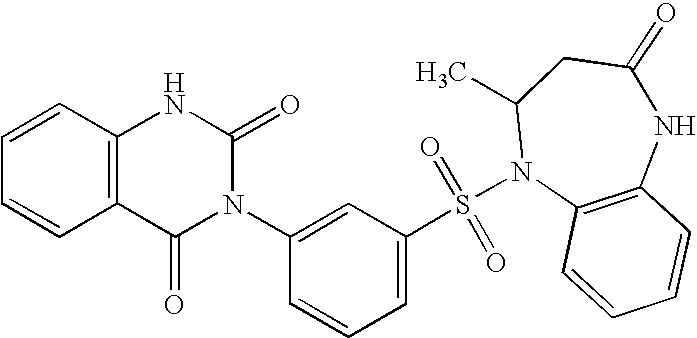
C1=CC2=C(C=C1)C(=O)N(C1=CC(S(=O)(=O)N3C4=C(NC(=O)CC3C)C=CC=C4)=CC=C1)C(=O)N2
